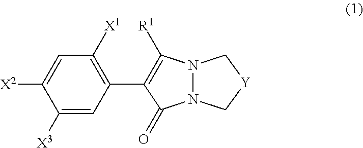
C1([X3])=CC(C2=C([R1])N3N(C[Y]C3)C2=O)=C([X1])C=C1[X2]
